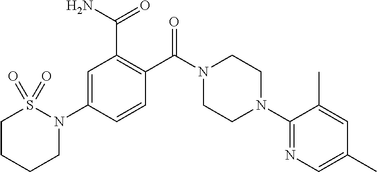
C1=C(N2S(=O)(=O)CCCC2)C=CC(C(N2CCN(C3=NC=C(C)C=C3C)CC2)=O)=C1C(N)=O
